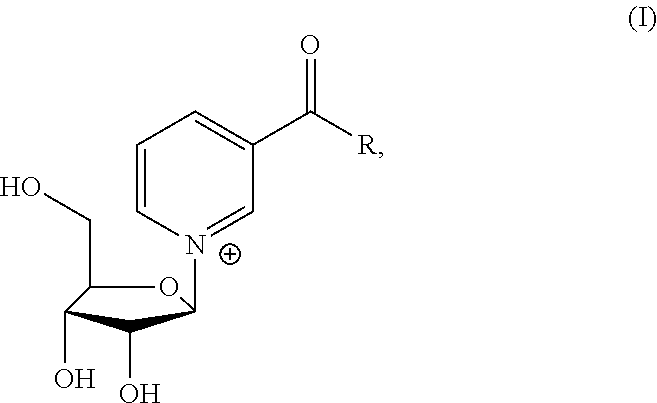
O1C(CO)C(O)C(O)C1[N+]1=CC(C(=O)[R])=CC=C1
